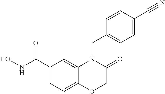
C1(C(NO)=O)=CC=C2C(=C1)N(CC1=CC=C(C#N)C=C1)C(=O)CO2
